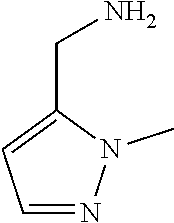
C1=NN(C)C(CN)=C1
